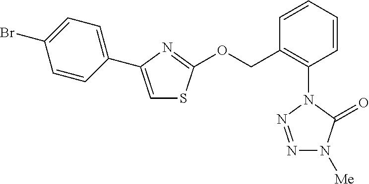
N1=NN(C2=C(COC3=NC(C4=CC=C(Br)C=C4)=CS3)C=CC=C2)C(=O)N1[Me]
